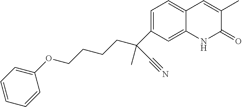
O(C1=CC=CC=C1)CCCCC(C1=CC=C2C(=C1)NC(=O)C(C)=C2)(C)C#N
